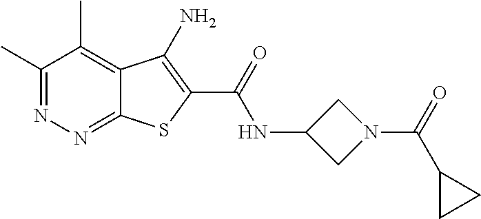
C1(C)=NN=C2C(=C1C)C(N)=C(C(=O)NC1CN(C(=O)C3CC3)C1)S2
